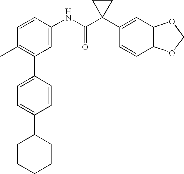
C1=CC(NC(C2(C3=CC4=C(C=C3)OCO4)CC2)=O)=CC(C2=CC=C(C3CCCCC3)C=C2)=C1C
